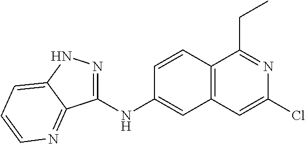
C1(NC2=CC3=C(C=C2)C(CC)=NC(Cl)=C3)=NNC2=CC=CN=C12
